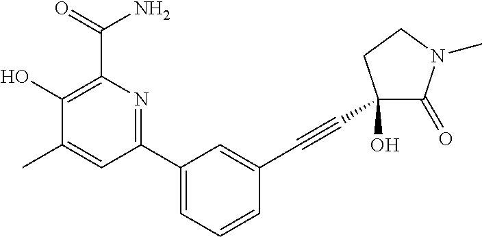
C1(C)=CC(C2=CC=CC(C#CC3(O)C(=O)N(C)CC3)=C2)=NC(C(N)=O)=C1O
